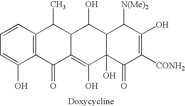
C12=C(C=CC=C1O)C(C)C1C(=C(O)C3(O)C(C1O)C([N(Me)2])C(O)=C([CONH2])C3=O)C2=O
